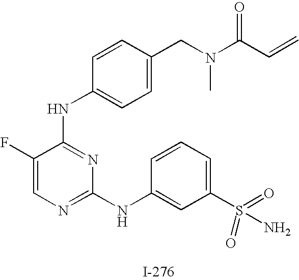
N(C1=NC(NC2=CC(S(=O)(N)=O)=CC=C2)=NC=C1F)C1=CC=C(CN(C(C=C)=O)C)C=C1
